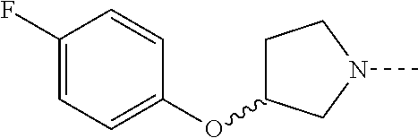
C1(F)=CC=C(OC2CCN(C)C2)C=C1
